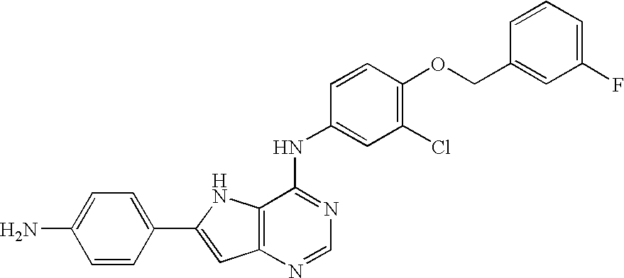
C12=C(NC(C3=CC=C(N)C=C3)=C1)C(NC1=CC(Cl)=C(OCC3=CC(F)=CC=C3)C=C1)=NC=N2
